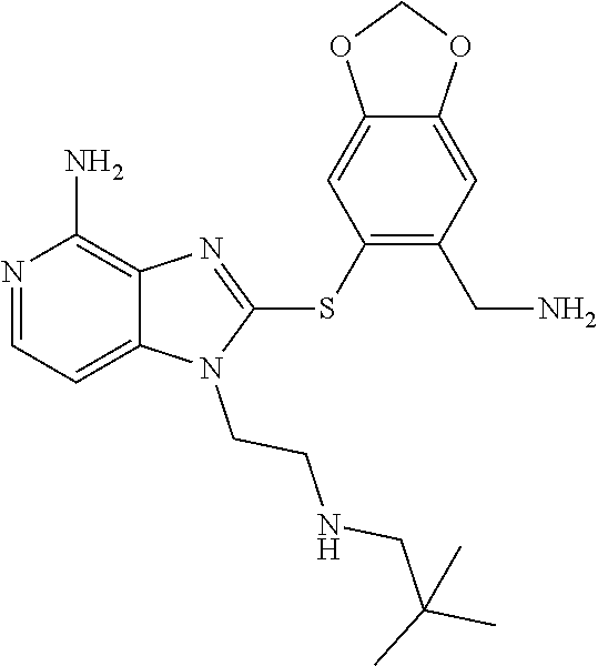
C12=CC=NC(N)=C1N=C(SC1=C(CN)C=C3C(=C1)OCO3)N2CCNCC(C)(C)C
